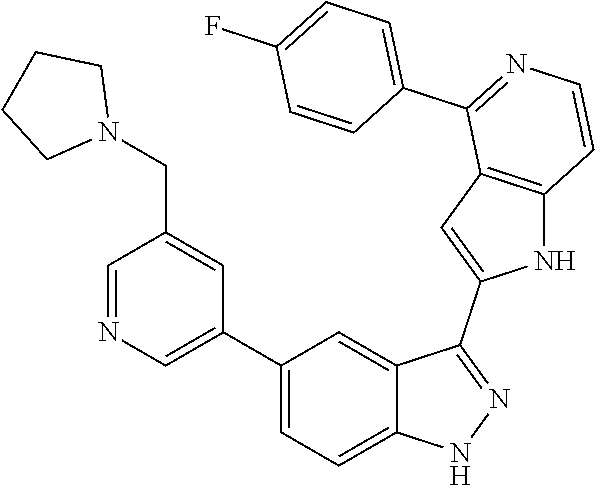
C1(C2=CN=CC(CN3CCCC3)=C2)=CC=C2C(=C1)C(C1=CC3=C(N1)C=CN=C3C1=CC=C(F)C=C1)=NN2
